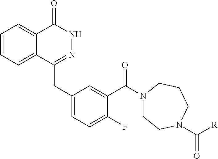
C1=CC=C2C(=C1)C(=O)NN=C2CC1=CC=C(F)C(C(N2CCN(C([R])=O)CCC2)=O)=C1
